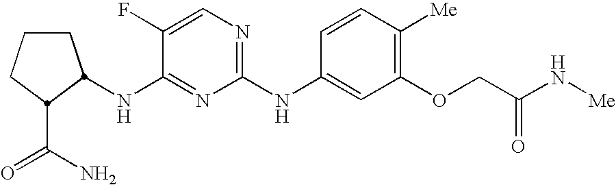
C1CCC(C(N)=O)C1NC1=NC(NC2=CC(OCC(N[Me])=O)=C([Me])C=C2)=NC=C1F
